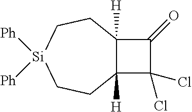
C1C[Si]([Ph])([Ph])CCC2([H])C1([H])C(=O)C2(Cl)Cl
